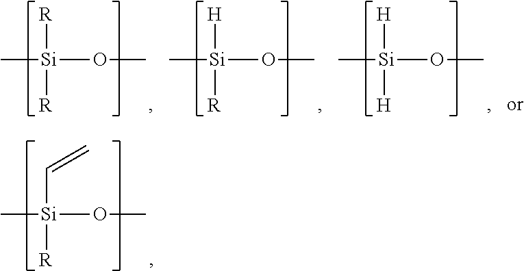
C[Si](OC)([R])C=C.C[Si](OC)([R])[R].C[Si](OC)([R])[H].C[Si](OC)([H])[H]
